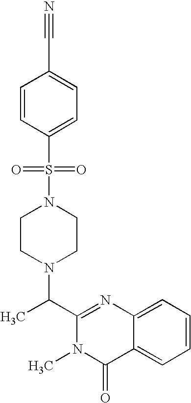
C1(C(N2CCN(S(C3=CC=C(C#N)C=C3)(=O)=O)CC2)C)=NC2=CC=CC=C2C(=O)N1C
